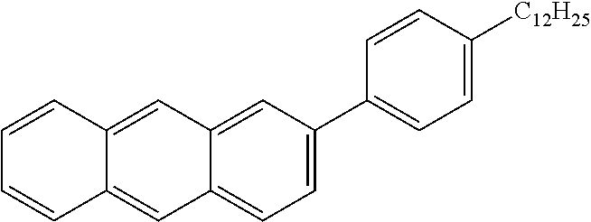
C12=CC(C3=CC=C([C12H25])C=C3)=CC=C1C=C1C(=C2)C=CC=C1
